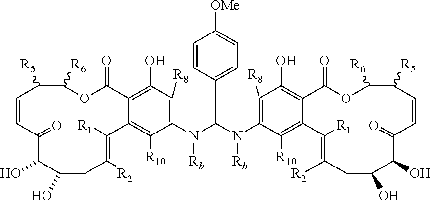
C1([R8])=C(N(C(N([Rb])C2=C([R8])C(O)=C3C(=C2[R10])C([R1])=C([R2])CC(O)C(O)C(=O)C=CC([R5])C([R6])OC3=O)C2=CC=C([OMe])C=C2)[Rb])C([R10])=C2C(=C1O)C(=O)OC([R6])C([R5])C=CC(=O)C(O)C(O)CC([R2])=C2[R1]
